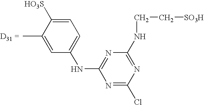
C1=C(C)C([HO3S])=CC=C1NC1=NC(NCC[SO3H])=NC(Cl)=N1
